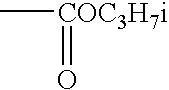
C[COC3H7i]=O
